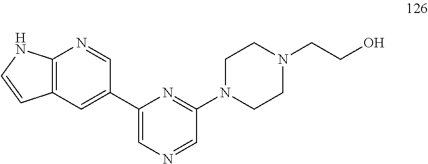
C12=C(C=C(C3=CN=CC(N4CCN(CCO)CC4)=N3)C=N1)C=CN2
